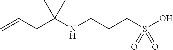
C=CCC(NCCCS(O)(=O)=O)(C)C
